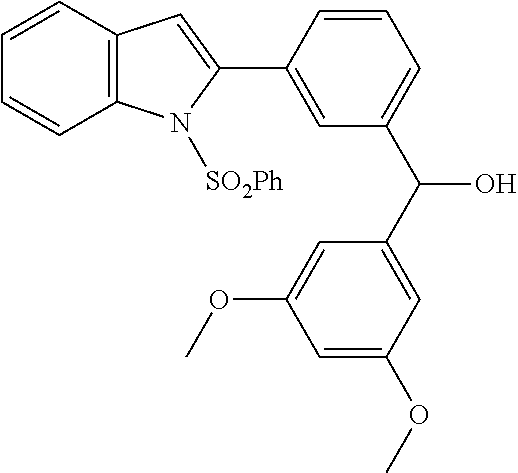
C12=C(C=CC=C1)C=C(C1=CC(C(C3=CC(OC)=CC(OC)=C3)O)=CC=C1)N2[SO2Ph]
